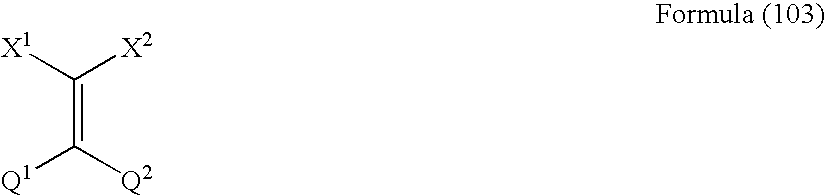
[X1]C([X2])=C([Q2])[Q1]
